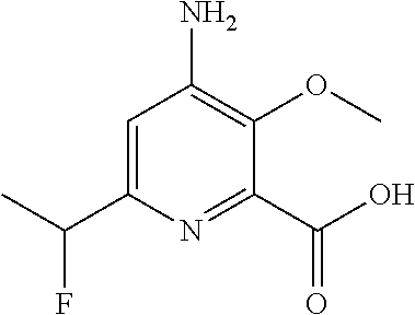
C1=C(C(C)F)N=C(C(O)=O)C(OC)=C1N
